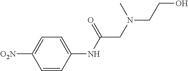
C1=CC(NC(CN(CCO)C)=O)=CC=C1[O2N]
